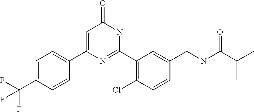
C1(C2=CC(=O)NC(C3=C(Cl)C=CC(CNC(C(C)C)=O)=C3)=N2)=CC=C(C(F)(F)F)C=C1
